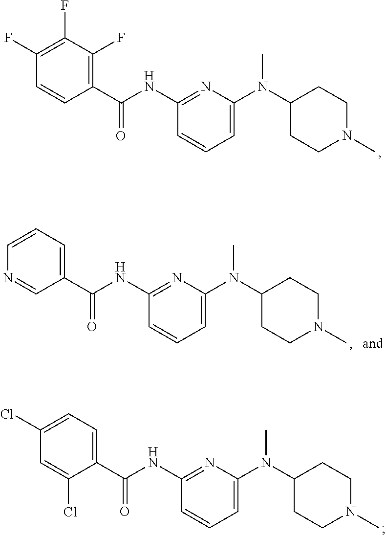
C1(C(NC2=NC(N(C3CCN(C)CC3)C)=CC=C2)=O)=C(F)C(F)=C(F)C=C1.C1(C(NC2=NC(N(C3CCN(C)CC3)C)=CC=C2)=O)=CC=C(Cl)C=C1Cl.C1(C(NC2=NC(N(C3CCN(C)CC3)C)=CC=C2)=O)=CC=CN=C1
